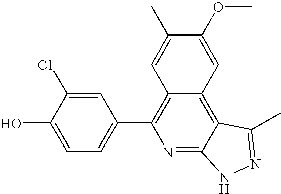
C1=C(O)C(Cl)=CC(C2=C3C(=C4C(=N2)NN=C4C)C=C(OC)C(C)=C3)=C1
